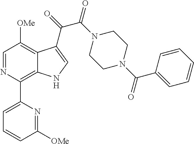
C1=NC(C2=CC=CC([OMe])=N2)=C2C(=C1[OMe])C(C(=O)C(N1CCN(C(C3=CC=CC=C3)=O)CC1)=O)=CN2
